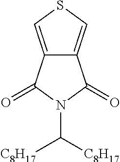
C12=CSC=C1C(=O)N(C([C8H17])[C8H17])C2=O
